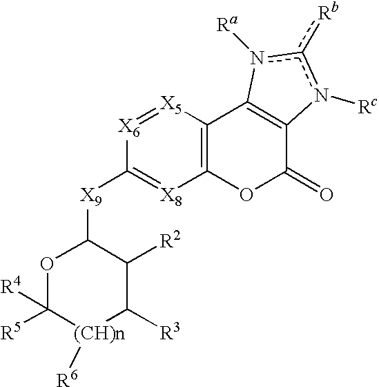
[X6]1=[X5]C2=C([X8]=C1[X9]C1OC([R5])([R4])[(CH)n]([R6])C([R3])C1[R2])OC(=O)C1=C2n([Ra])c([Rb])n1[Rc]
